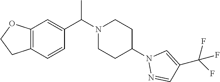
C12=C(C=CC(C(N3CCC(N4N=CC(C(F)(F)F)=C4)CC3)C)=C1)CCO2
